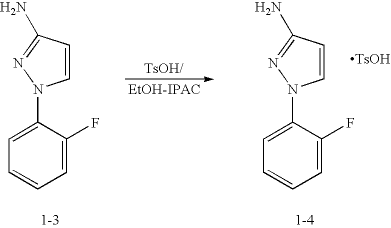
C1=CC(N)=NN1C1=CC=CC=C1F.C1=CC(N)=NN1C1=CC=CC=C1F.[EtOH-IPAC].[TsOH]
